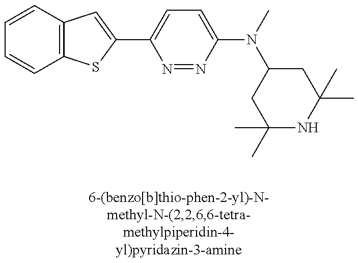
C1=CC2=C(C=C1)SC(C1=CC=C(N(C)C3CC(C)(C)NC(C)(C)C3)N=N1)=C2
